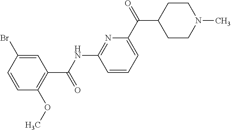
C1(C(NC2=NC(C(C3CCN(C)CC3)=O)=CC=C2)=O)=C(OC)C=CC(Br)=C1
